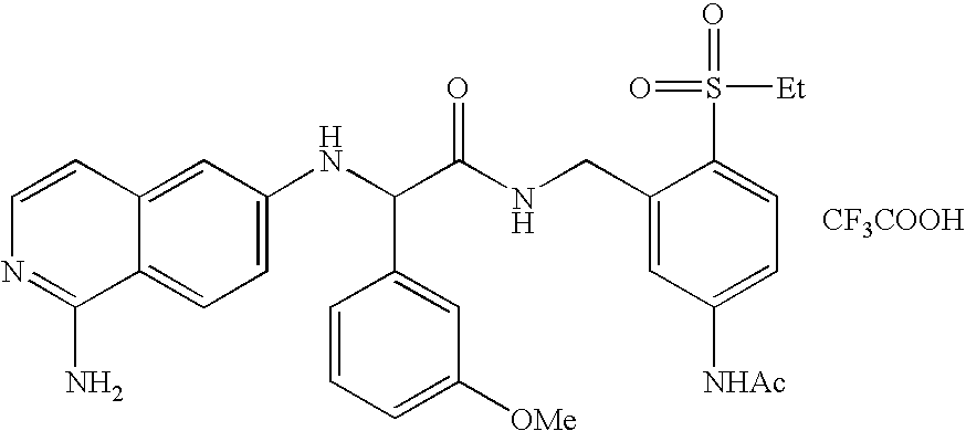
C1=C(NC(C(NCC2=CC([NHAc])=CC=C2S([Et])(=O)=O)=O)C2=CC([OMe])=CC=C2)C=C2C(=C1)C(N)=NC=C2.[CF3COOH]
